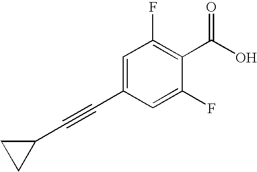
C1=C(C#CC2CC2)C=C(F)C(C(O)=O)=C1F
